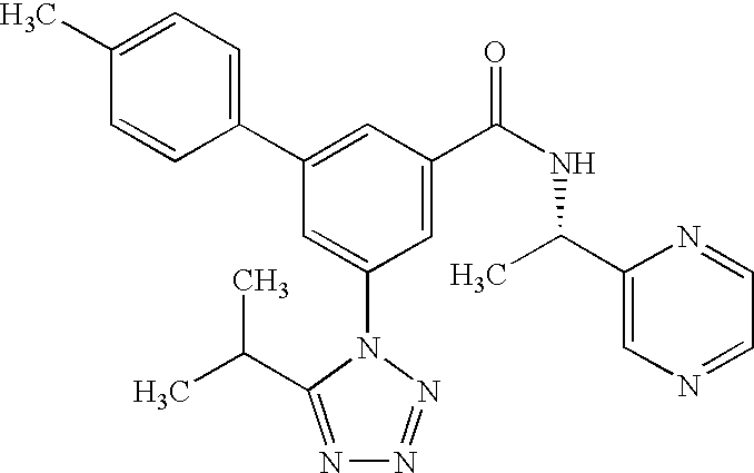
C1(C2=CC(C(NC(C3=CN=CC=N3)C)=O)=CC(N3C(C(C)C)=NN=N3)=C2)=CC=C(C)C=C1
